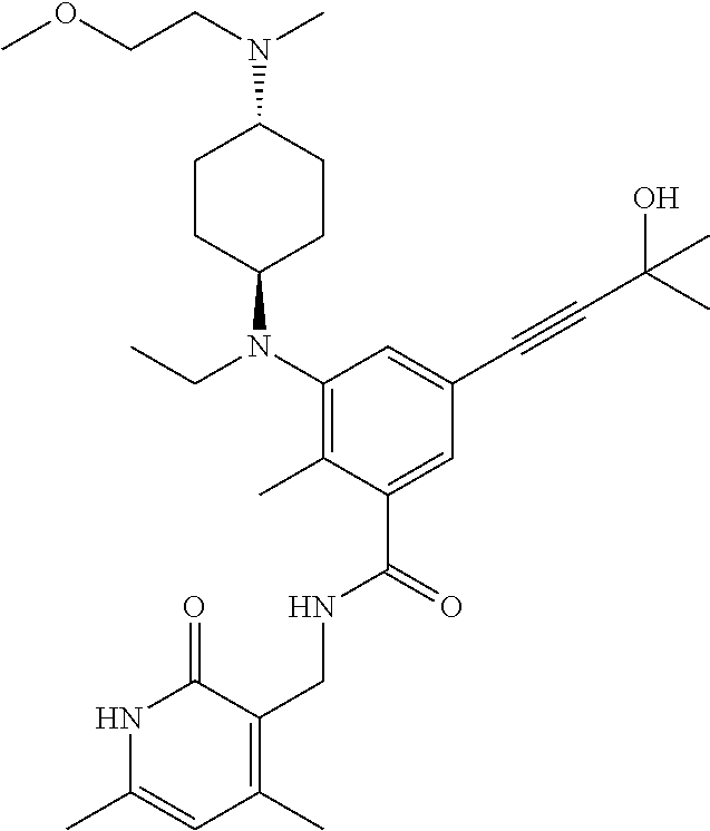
C1CC(N(C2=C(C)C(C(NCC3=C(C)C=C(C)NC3=O)=O)=CC(C#CC(C)(O)C)=C2)CC)CCC1N(CCOC)C
